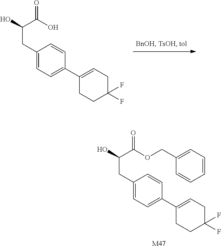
C1(CC(C(=O)OCC2=CC=CC=C2)O)=CC=C(C2=CCC(F)(F)CC2)C=C1.[M47].C1(CC(C(=O)O)O)=CC=C(C2=CCC(F)(F)CC2)C=C1
